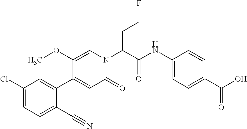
C1(C#N)=CC=C(Cl)C=C1C1=CC(=O)N(C(CCF)C(NC2=CC=C(C(O)=O)C=C2)=O)C=C1OC
